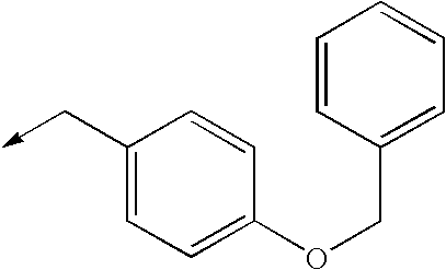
C1(C->C)=CC=C(OCC2=CC=CC=C2)C=C1
